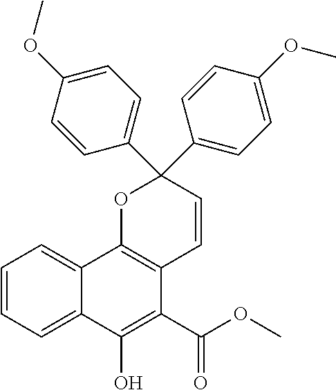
C1=CC=C2C(=C1)C1=C(C(C(OC)=O)=C2O)C=CC(C2=CC=C(OC)C=C2)(C2=CC=C(OC)C=C2)O1
